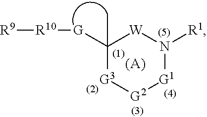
[G2]1[G1]N([R1])[W]C([G][R10][R9])(C)[G3]1
